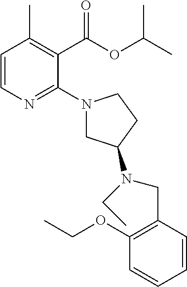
C1=CN=C(N2CC(N(CC3=C(OCC)C=CC=C3)CC)CC2)C(C(OC(C)C)=O)=C1C
